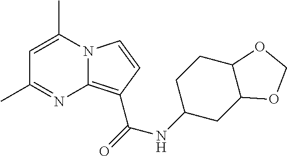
N12C(=C(C(=O)NC3CC4C(CC3)OCO4)C=C1)N=C(C)C=C2C
